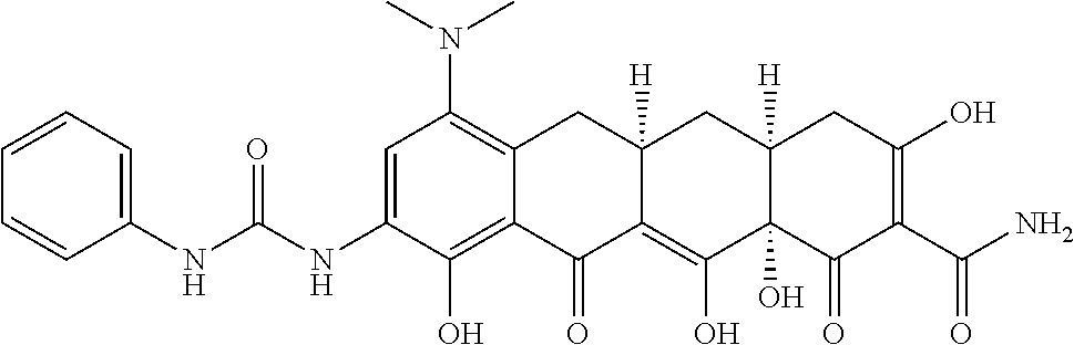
C1=C(NC(NC2=CC=CC=C2)=O)C(O)=C2C(=C1N(C)C)CC1([H])C(=C(O)C3(O)C([H])(C1)CC(O)=C(C(N)=O)C3=O)C2=O
